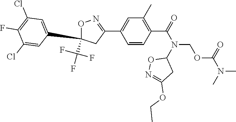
C1=CC(C(=O)N(COC(N(C)C)=O)C2ON=C(OCC)C2)=C(C)C=C1C1=NOC(C(F)(F)F)(C2=CC(Cl)=C(F)C(Cl)=C2)C1
